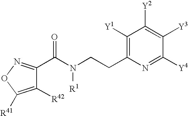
C1([R42])=C([R41])ON=C1C(N(CCC1=C([Y1])C([Y2])=C([Y3])C([Y4])=N1)[R1])=O
